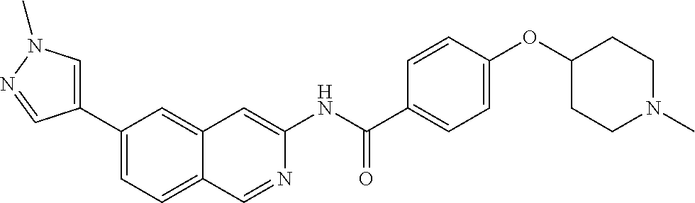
C1(C(=O)NC2=CC3=CC(C4=CN(C)N=C4)=CC=C3C=N2)=CC=C(OC2CCN(C)CC2)C=C1
